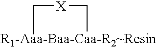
[R1-Aaa-Baa-Caa-R2~Resin]1C[X]C1
